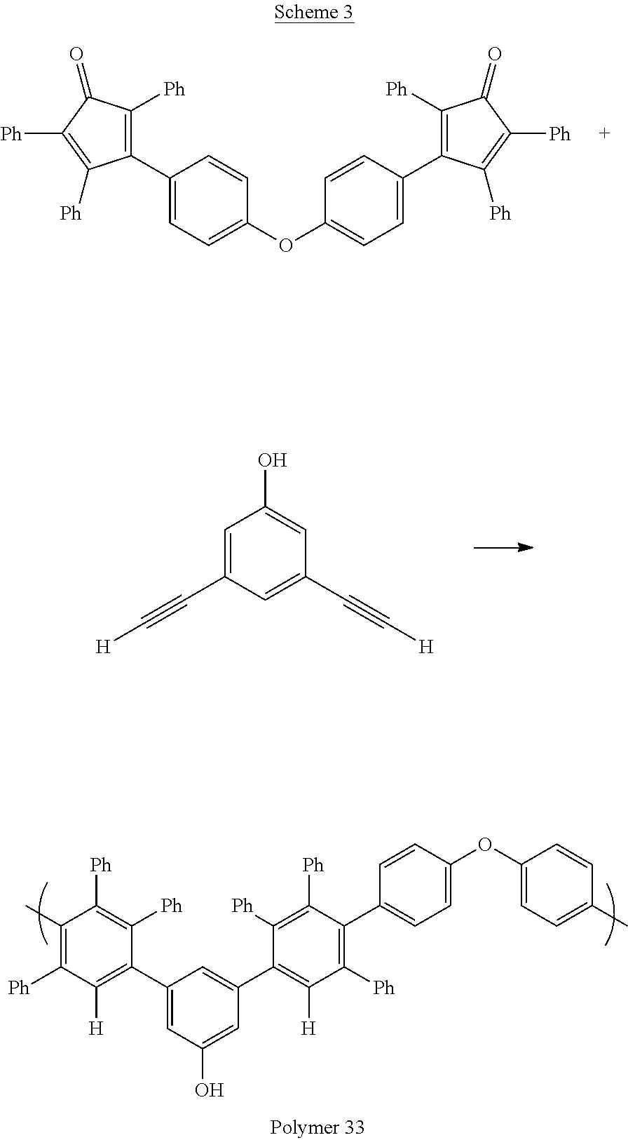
[Ph]C1=C([Ph])C(C2=CC=C(OC3=CC=C(C4=C([Ph])C(=O)C([Ph])=C4[Ph])C=C3)C=C2)=C([Ph])C1=O.C1=C(C#C[H])C=C(C#C[H])C=C1O.C1(C)=C([Ph])C([H])=C(C2=CC(O)=CC(C3=C([H])C([Ph])=C(C4=CC=C(OC5=CC=C(C)C=C5)C=C4)C([Ph])=C3[Ph])=C2)C([Ph])=C1[Ph]
